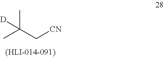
CC(C[CN])(C)[D]
